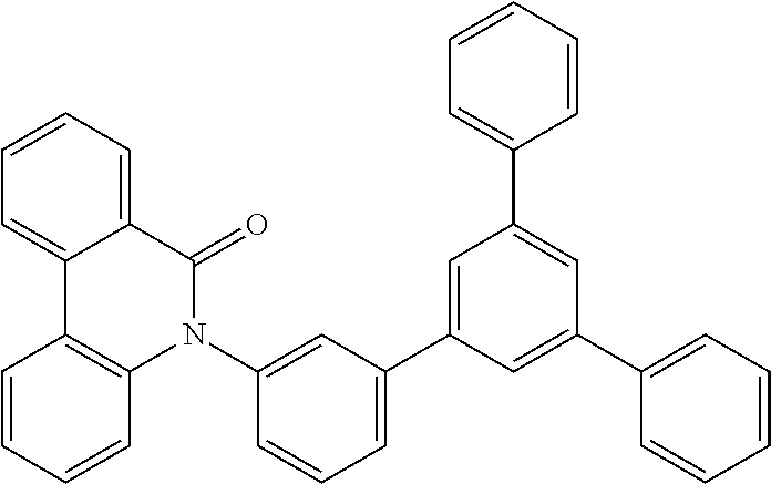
C1=C(C2=CC=CC(N3C(=O)C4=CC=CC=C4C4=C3C=CC=C4)=C2)C=C(C2=CC=CC=C2)C=C1C1=CC=CC=C1
